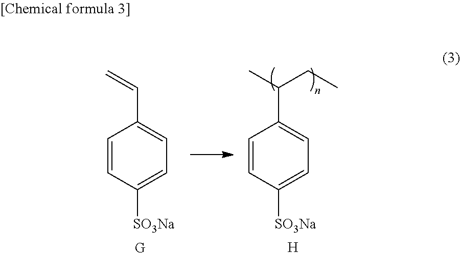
C1=CC([SO3Na])=CC=C1C(C)CC.C1=CC([SO3Na])=CC=C1C=C.[G].[H]
